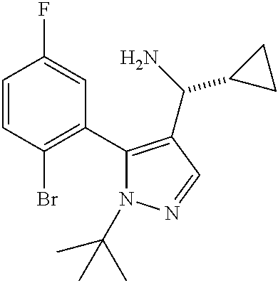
C1=CC(Br)=C(C2=C(C(C3CC3)N)C=NN2C(C)(C)C)C=C1F
